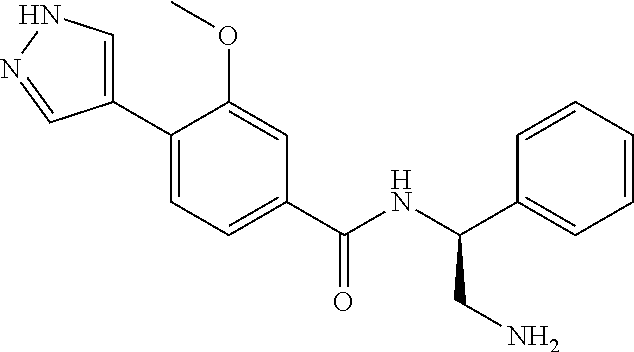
C1(C2=CC=C(C(NC(C3=CC=CC=C3)CN)=O)C=C2OC)=CNN=C1
